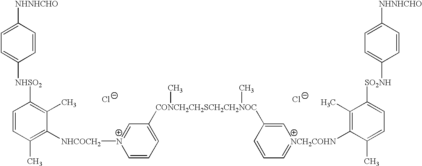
[NHNHCHO]C1=CC=C([NHSO2]C2=C(C)C([NHCOCH2][N+]3=CC([CONCH2CH2SCH2CH2NOC](C)(C)C4=C[NCH2COHN](C5=C(C)C([SO2NH]C6=CC=C([NHNHCHO])C=C6)=CC=C5C)=CC=C4)=CC=C3)=C(C)C=C2)C=C1.[Cl-].[Cl-]
